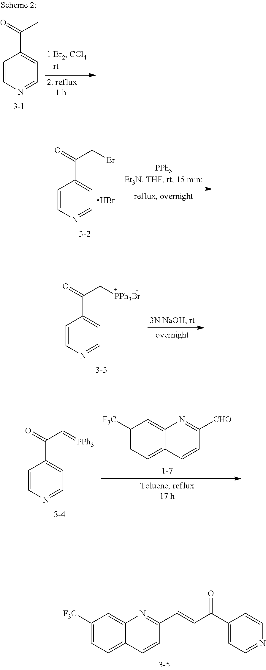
C1([F3C])=CC=C2C(=C1)N=C(C=CC(C1=CC=NC=C1)=O)C=C2.C1=CN=CC=C1C(C)=O.C1=CN=CC=C1C(CBr)=O.Br.C1=CN=CC=C1C(C[PPh3Br])=O.C1([F3C])=CC=C2C(=C1)N=C([CHO])C=C2.C1=CN=CC=C1C(C=[PPh3])=O
